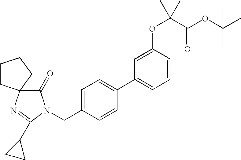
C1=C(CN2C(=O)C3(N=C2C2CC2)CCCC3)C=CC(C2=CC=CC(OC(C(=O)OC(C)(C)C)(C)C)=C2)=C1
